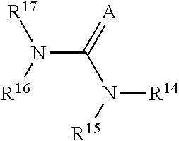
[R17]N(C(N([R14])[R15])=[A])[R16]
